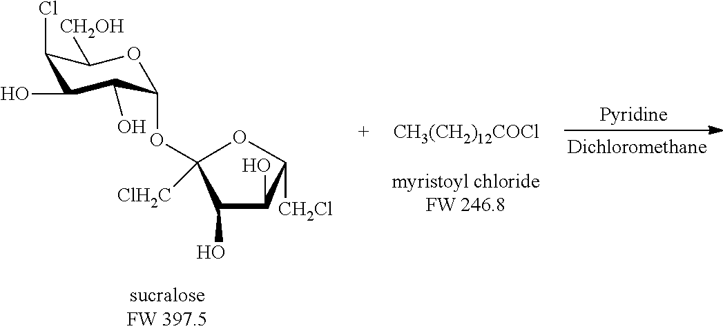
C1(O)C(O)C([CH2Cl])OC1(OC1C(O)C(O)C(Cl)C([CH2OH])O1)[ClH2C].[CH3(CH2)12COCl]
